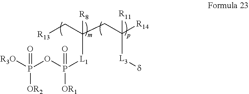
P([OR2])(OP([OR1])([L1]C(C[R13])(CC([L3][d])([R14])[R11])[R8])=O)([R3O])=O
